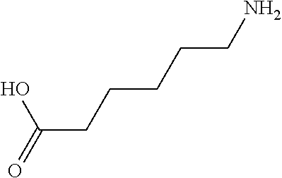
C(CCCCCN)(=O)O
